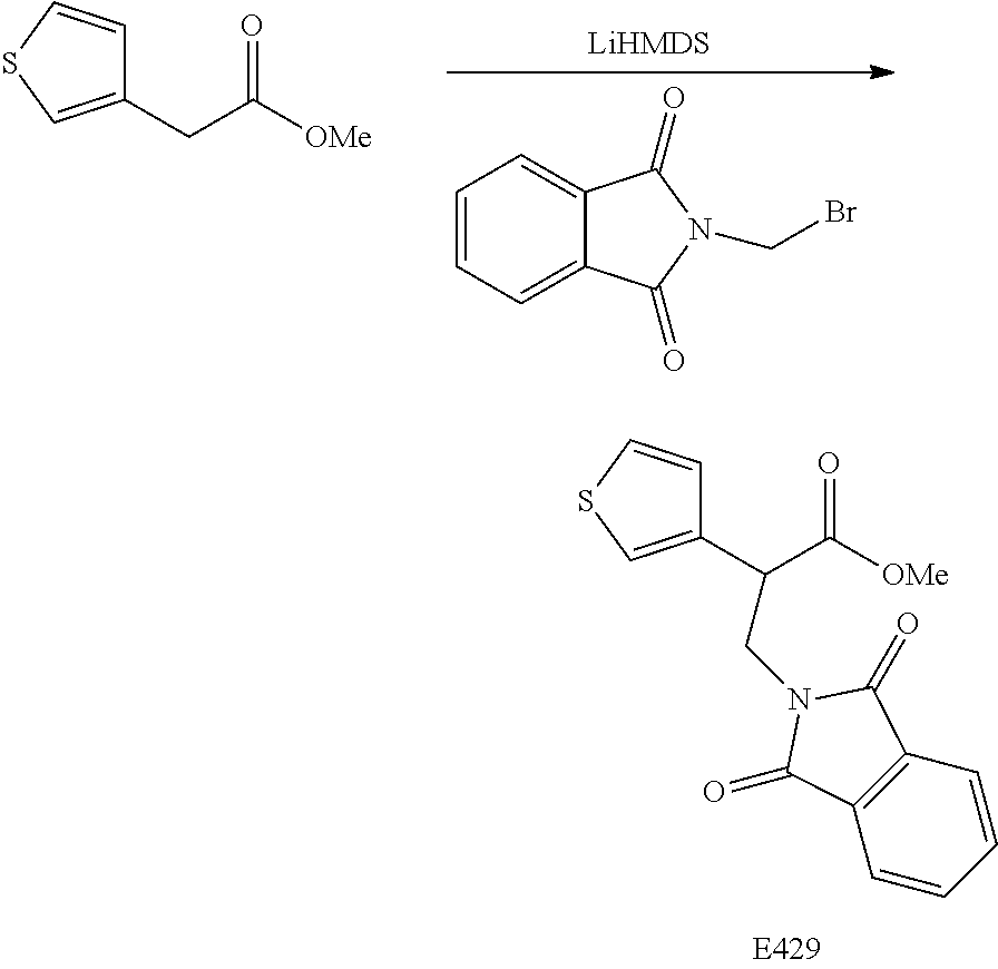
C1(CC([OMe])=O)=CSC=C1.C1=CC=C2C(=C1)C(=O)N(CBr)C2=O.C1(C(C([OMe])=O)CN2C(=O)C3=C(C2=O)C=CC=C3)=CSC=C1
